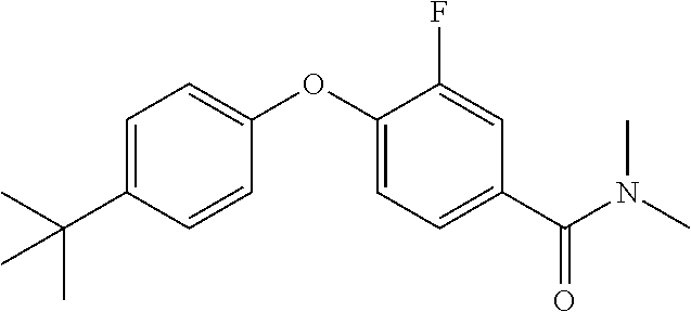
C1=C(C(C)(C)C)C=CC(OC2=CC=C(C(N(C)C)=O)C=C2F)=C1
